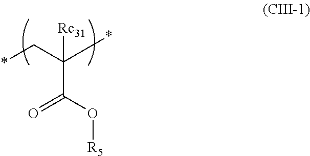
*CC(*)([Rc31])C(O[R5])=O
